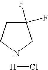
C1(F)(F)CCNC1.[H]Cl
